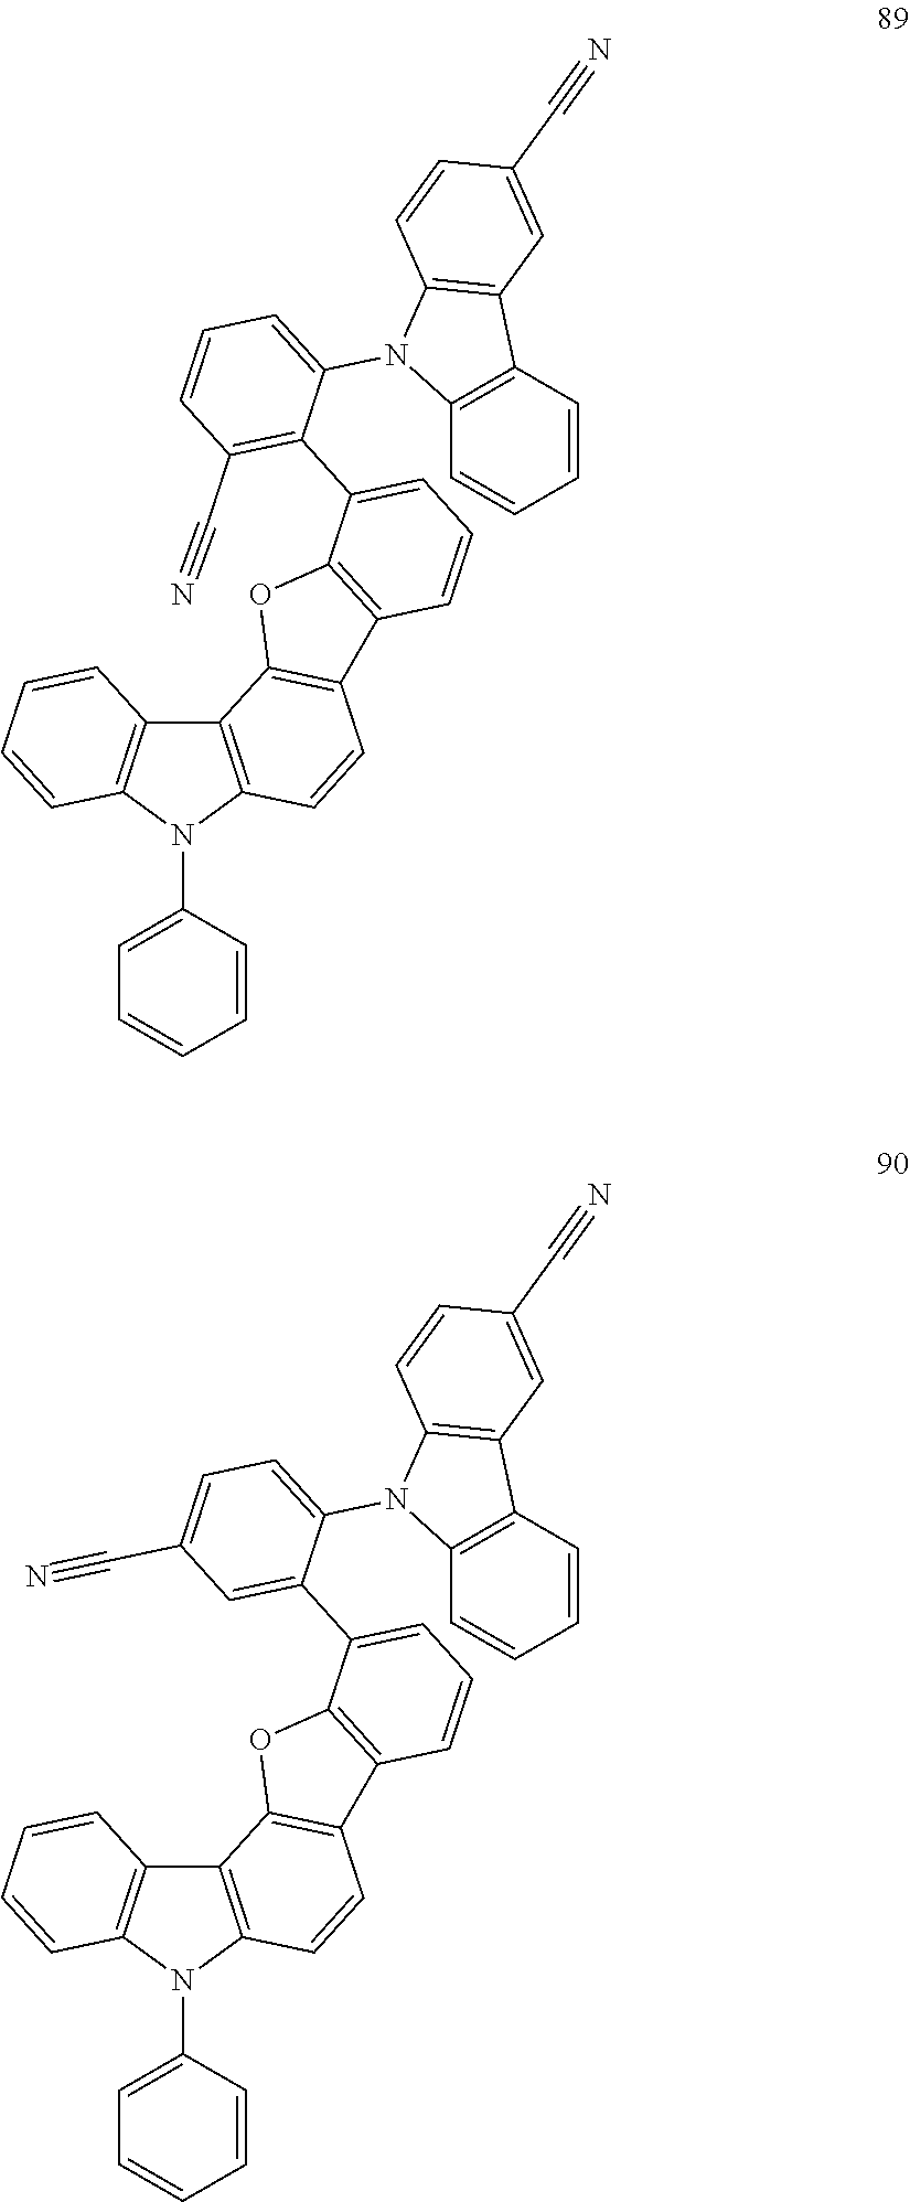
C12=C(N(C3=CC=CC=C3)C3=C1C=CC=C3)C=CC1=C2OC2=C1C=CC=C2C1=C(C#N)C=CC=C1N1C2=C(C3=C1C=CC(C#N)=C3)C=CC=C2.C12=C(N(C3=CC=CC=C3)C3=C1C=CC=C3)C=CC1=C2OC2=C1C=CC=C2C1=CC(C#N)=CC=C1N1C2=C(C3=C1C=CC(C#N)=C3)C=CC=C2
